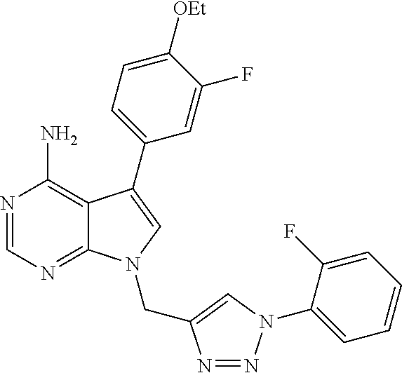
N1=CN=C2C(=C1N)C(C1=CC=C([OEt])C(F)=C1)=CN2CC1=CN(C2=CC=CC=C2F)N=N1
